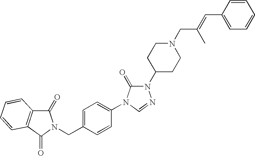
C1(=O)C2=C(C(=O)N1CC1=CC=C(N3C(=O)N(C4CCN(CC(=CC5=CC=CC=C5)C)CC4)N=C3)C=C1)C=CC=C2
